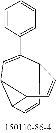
C1=C(C2=CC3C4C=CC2C=CC43)C=CC=C1
